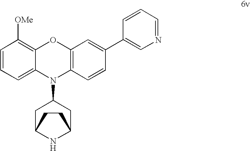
C1=CC=C2C(=C1[OMe])OC1=C(N2C2CC3NC(C2)CC3)C=CC(C2=CN=CC=C2)=C1
